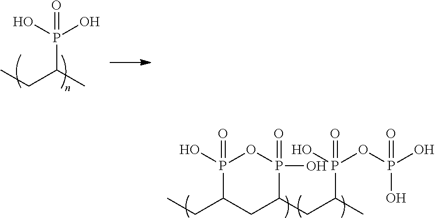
CCC1CC(CC(C)P(O)(OP(O)(=O)O)=O)P(O)(=O)OP1(O)=O.CCC(C)P(O)(O)=O
